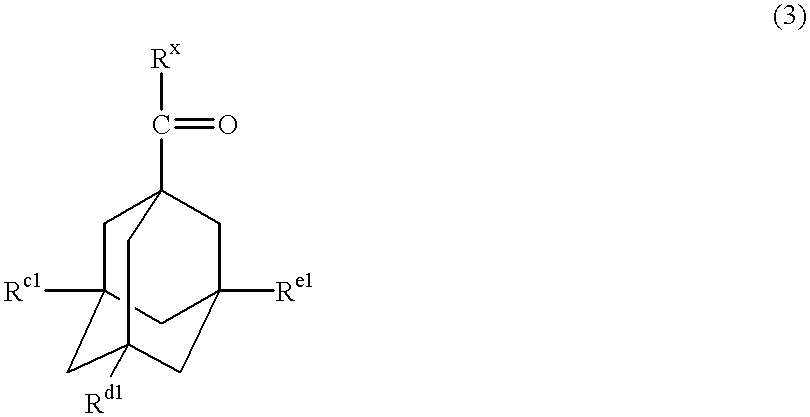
C1C2([Rc1])CC3([Rd1])CC([Re1])(CC1(C(=O)[Rx])C3)C2
